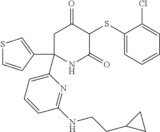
C1(SC2C(=O)CC(C3=CC=CC(NCCC4CC4)=N3)(C3=CSC=C3)NC2=O)=CC=CC=C1Cl
